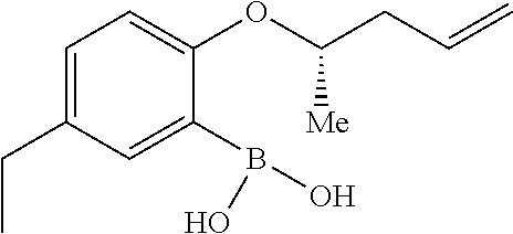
C1=C(CC)C=C(B(O)O)C(OC(CC=C)[Me])=C1
